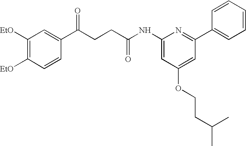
C1([EtO])=C([EtO])C=CC(C(CCC(NC2=CC(OCCC(C)C)=CC(C3=CC=CC=C3)=N2)=O)=O)=C1
